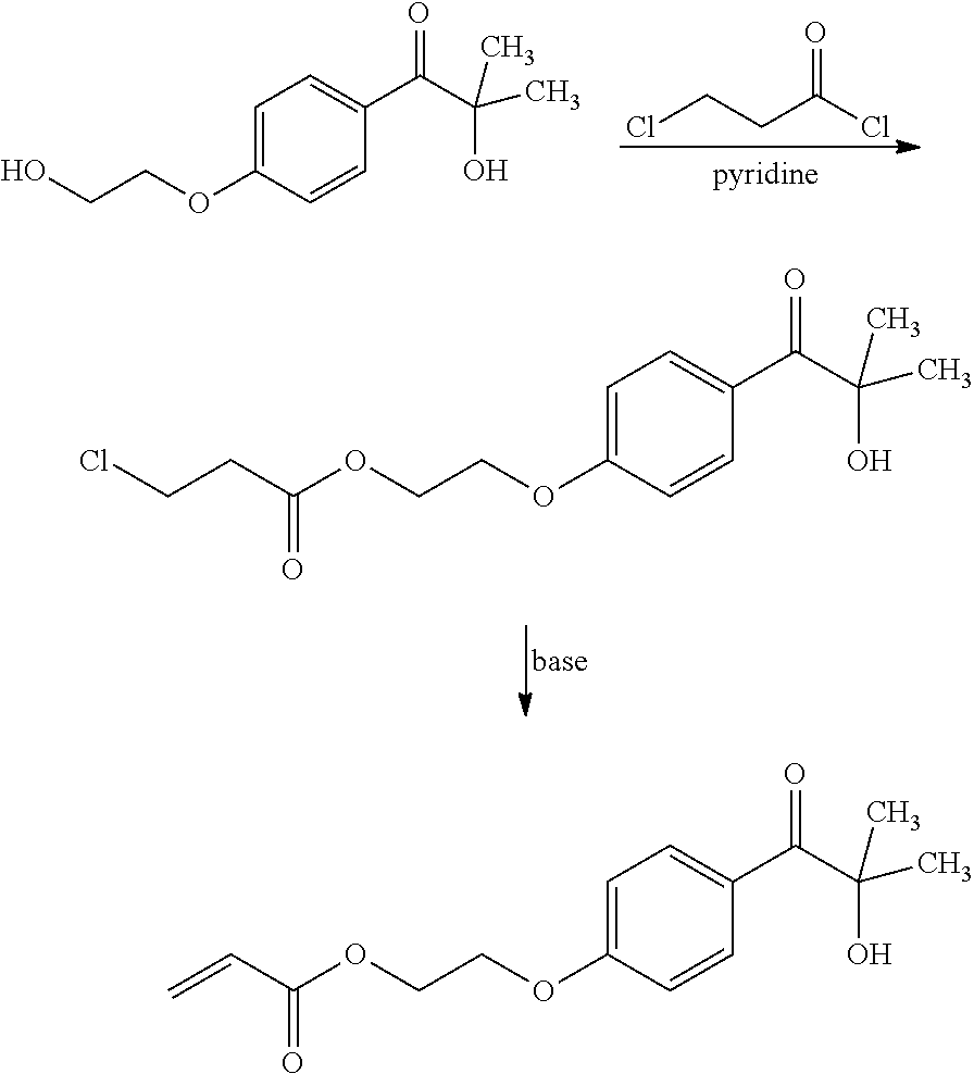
C1=C(OCCO)C=CC(C(C(C)(O)C)=O)=C1.ClCCC(Cl)=O.C1=C(OCCOC(CCCl)=O)C=CC(C(C(C)(O)C)=O)=C1.C1=C(OCCOC(C=C)=O)C=CC(C(C(C)(O)C)=O)=C1
